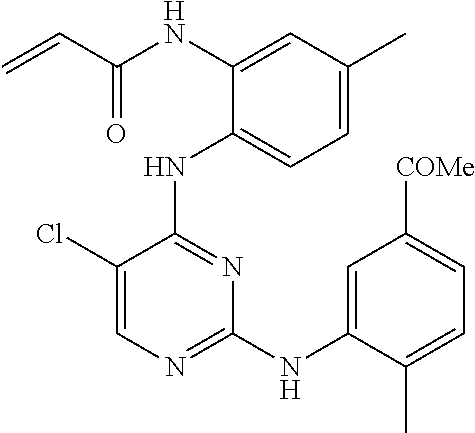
N(C1=CC(C)=CC=C1NC1=NC(NC2=CC([COMe])=CC=C2C)=NC=C1Cl)C(C=C)=O
